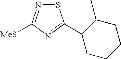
S1N=C([MeS])N=C1C1CCCCC1C
